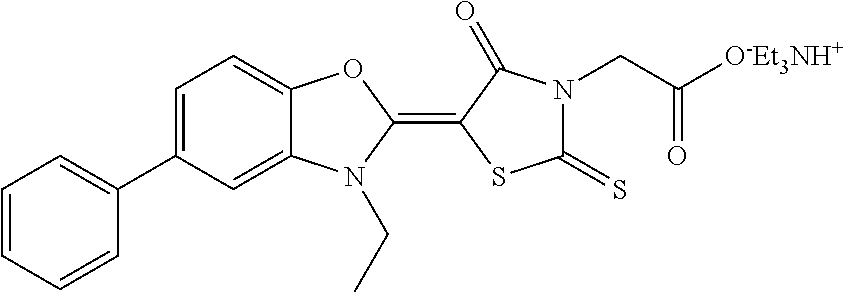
C1=C(C2=CC=CC=C2)C=C2C(=C1)OC(=C1SC(=S)N(CC([O-Et3NH+])=O)C1=O)N2CC
